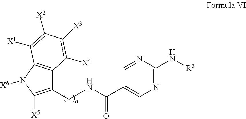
C1(CNC(C2=CN=C(N[R3])N=C2)=O)=C([X5])N([X6])C2=C1C([X4])=C([X3])C([X2])=C2[X1]
